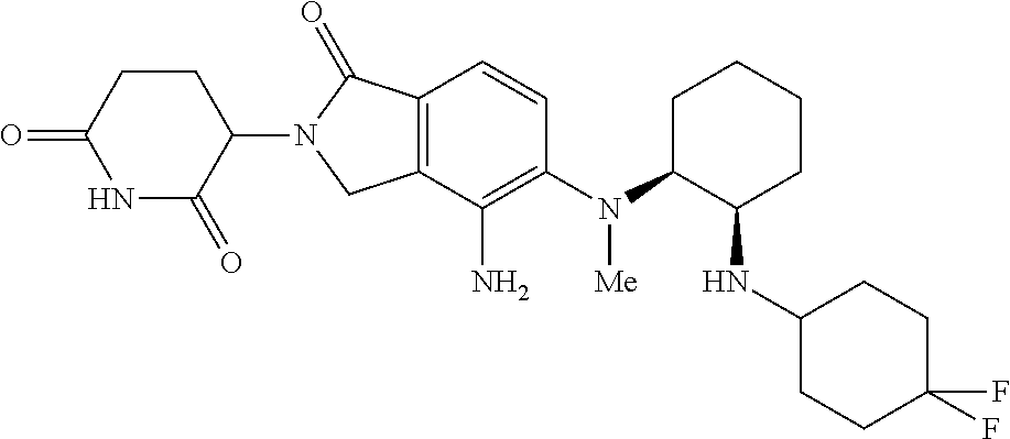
C1=CC2=C(C(N)=C1N([Me])C1C(NC3CCC(F)(F)CC3)CCCC1)CN(C1C(=O)NC(=O)CC1)C2=O
